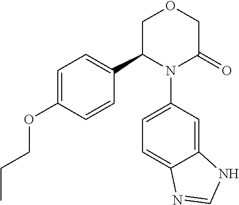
C1=C(OCCC)C=CC(C2N(C3=CC=C4C(=C3)NC=N4)C(=O)COC2)=C1
